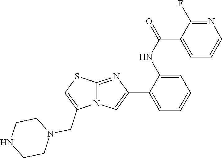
C12=NC(C3=CC=CC=C3NC(=O)C3=CC=CN=C3F)=CN1C(CN1CCNCC1)=CS2
